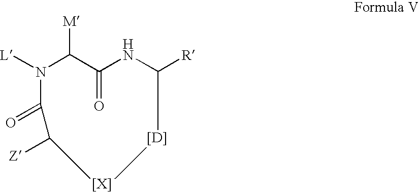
[L]N1C([M])C(=O)NC([R])[[D]][[X]]C([Z])C1=O
